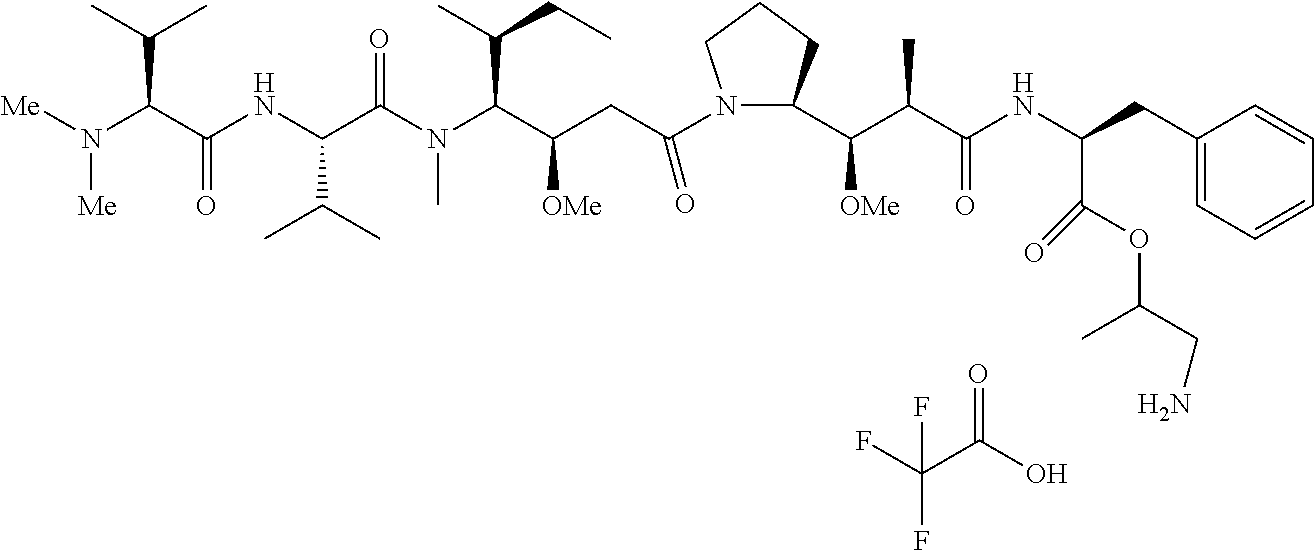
[Me]N(C(C(NC(C(N(C(C(CC(=O)N1C(C([OMe])C(C)C(=O)NC(C(OC(CN)C)=O)CC2=CC=CC=C2)CCC1)[OMe])C(C)CC)C)=O)C(C)C)=O)C(C)C)[Me].O=C(O)C(F)(F)F
